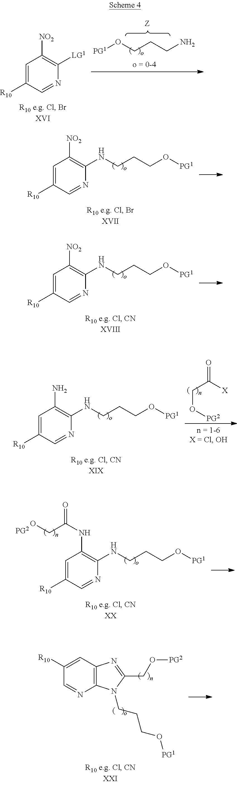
C1=C([R10])C=NC(NCCCO[PG1])=C1[NO2].C1=C([R10])C=NC(NCCCO[PG1])=C1N.O=C(CO[PG2])[X].C1=C([R10])C=NC(NCCCO[PG1])=C1NC(=O)CO.C12=C(C=C([R10])C=N1)N=C(CO[PG2])N2CCCO[PG1].[PG1]OCCCN.C1=C([R10])C=NC([LG1])=C1[NO2].C1=C([R10])C=NC(NCCCO[PG1])=C1[NO2]
